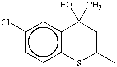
c1(Cl)ccc2c(c1)C(O)(C)CC(C)S2
